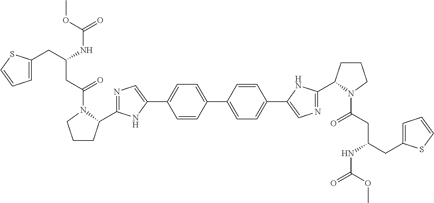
N1=C(C2CCCN2C(=O)CC(CC2=CC=CS2)NC(=O)OC)NC(C2=CC=C(C3=CC=C(C4=CN=C(C5CCCN5C(=O)CC(CC5=CC=CS5)NC(=O)OC)N4)C=C3)C=C2)=C1
